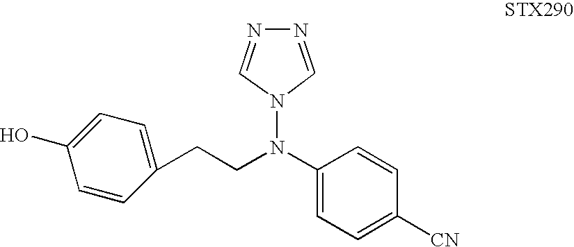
C1(N(N2C=NN=C2)CCC2=CC=C(O)C=C2)=CC=C([CN])C=C1
